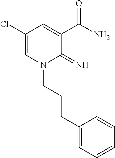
C1(Cl)=CN(CCCC2=CC=CC=C2)C(=N)C(C(N)=O)=C1
